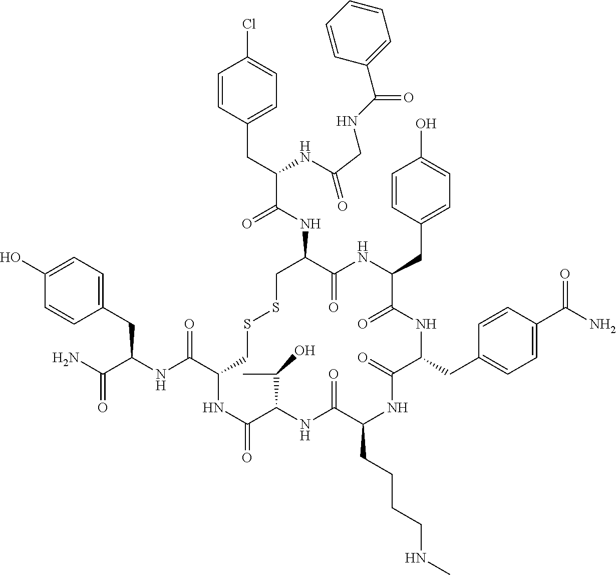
C1=C(O)C=CC(CC(NC(C2CSSCC(NC(C(CC3=CC=C(Cl)C=C3)NC(=O)CNC(=O)C3=CC=CC=C3)=O)C(=O)NC(CC3=CC=C(O)C=C3)C(=O)NC(CC3=CC=C(C(N)=O)C=C3)C(=O)NC(CCCCNC)C(=O)NC(C(C)O)C(=O)N2)=O)C(N)=O)=C1
